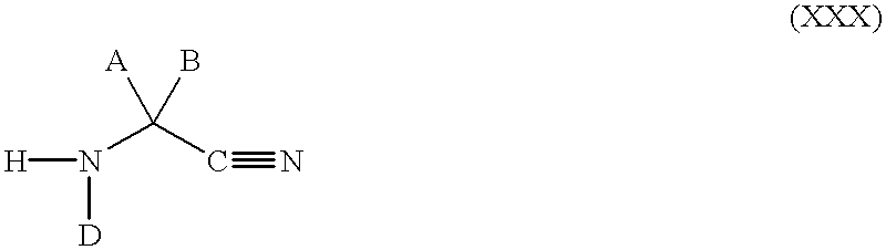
[H]N([D])C(C#N)(B)[A]
